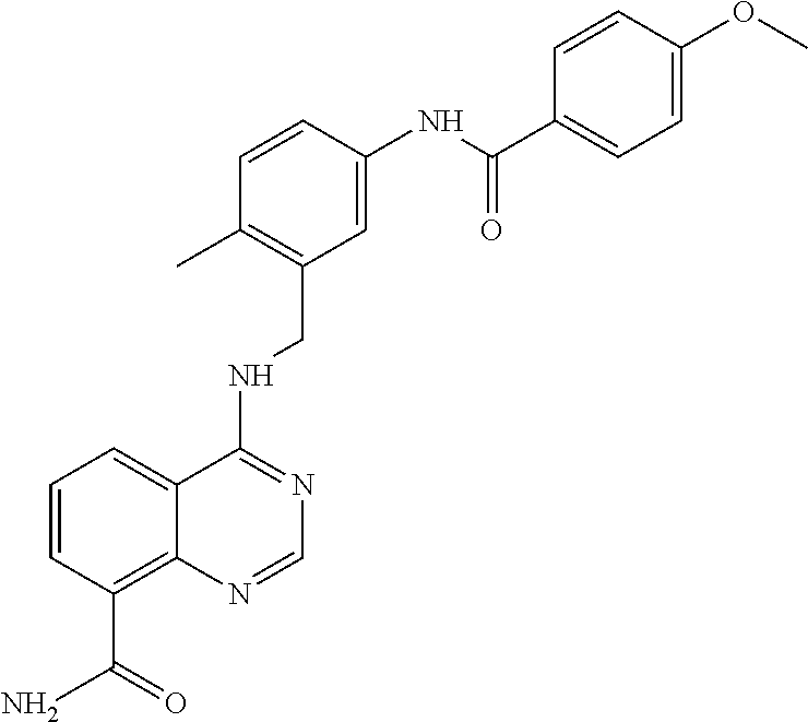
C1=CC(C(N)=O)=C2C(=C1)C(NCC1=C(C)C=CC(NC(=O)C3=CC=C(OC)C=C3)=C1)=NC=N2
